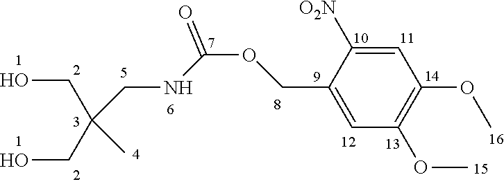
OCC(CO)(C)CNC(OCC1=CC(OC)=C(OC)C=C1[O2N])=O
